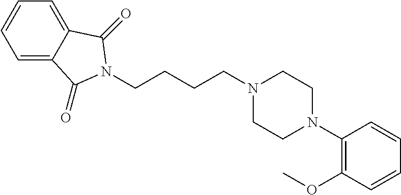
C1=C2C(=CC=C1)C(=O)N(CCCCN1CCN(C3=C(OC)C=CC=C3)CC1)C2=O
